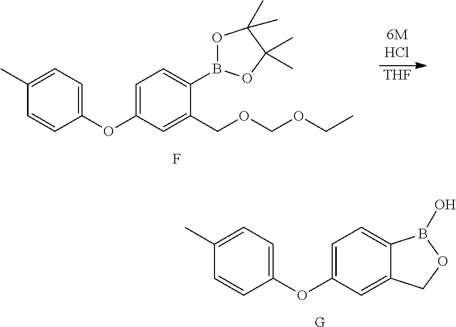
[THF].C1(OC2=CC=C(B3OC(C)(C)C(C)(C)O3)C(COCOCC)=C2)=CC=C(C)C=C1.F.C1(OC2=CC=C3C(=C2)COB3O)=CC=C(C)C=C1.[G]
